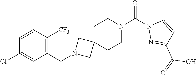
C1(Cl)=CC(CN2CC3(C2)CCN(C(N2N=C(C(=O)O)C=C2)=O)CC3)=C([CF3])C=C1
